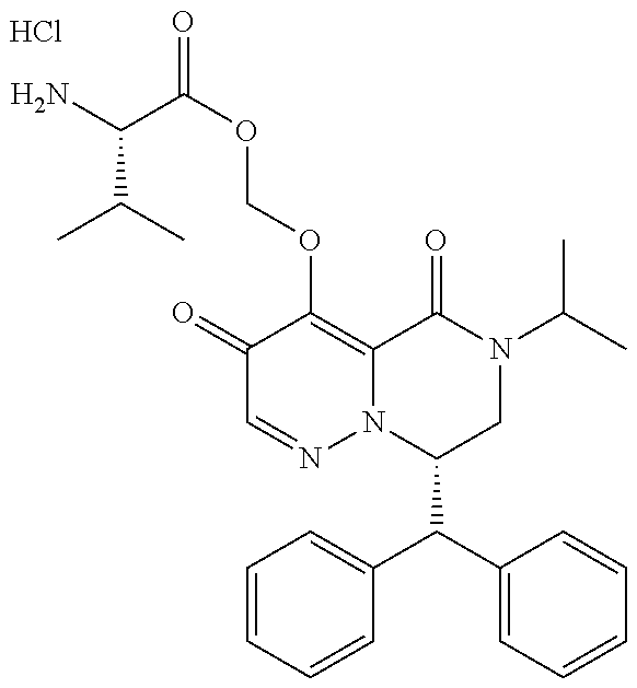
C1(C(C2=CC=CC=C2)C2=CC=CC=C2)CN(C(C)C)C(=O)C2=C(OCOC(=O)C(N)C(C)C)C(=O)C=NN12.Cl
